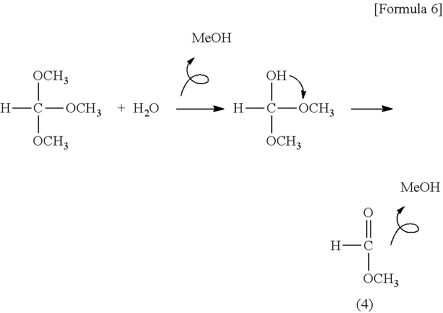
[H]C([OCH3])([OCH3])[OCH3].O.[MeOH].[H]C([OCH3])(O)[OCH3].[H]C(=O)[OCH3].[MeOH]
